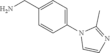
C1(N2C=CN=C2C)=CC=C(CN)C=C1
